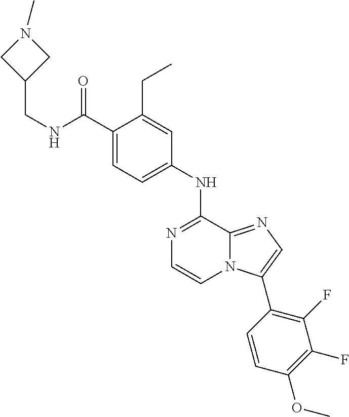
C1(C(NCC2CN(C)C2)=O)=CC=C(NC2=NC=CN3C2=NC=C3C2=C(F)C(F)=C(OC)C=C2)C=C1CC
